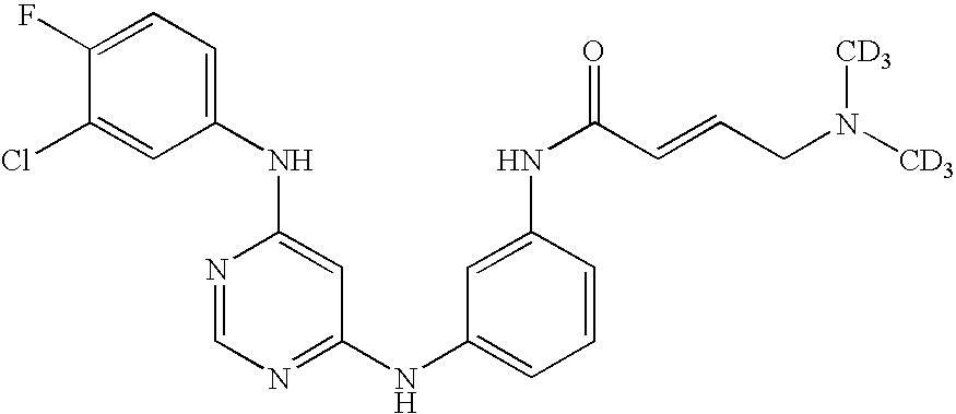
C1(NC2=CC=C(F)C(Cl)=C2)=CC(NC2=CC=CC(NC(C=CCN([CD3])[CD3])=O)=C2)=NC=N1
